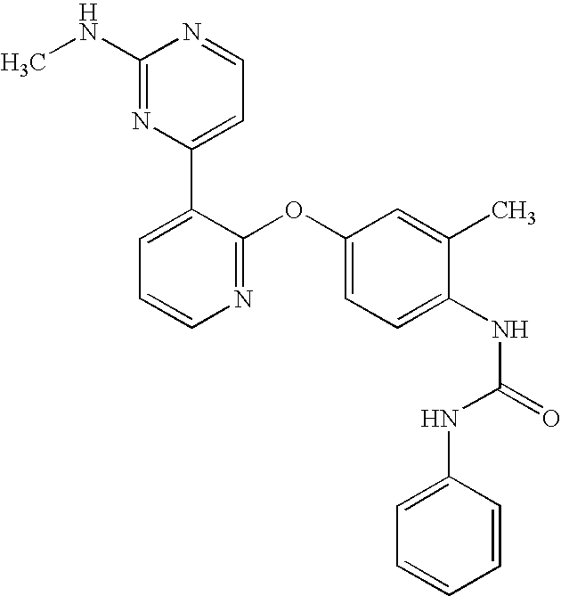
C1(NC)=NC(C2=CC=CN=C2OC2=CC=C(NC(=O)NC3=CC=CC=C3)C(C)=C2)=CC=N1
